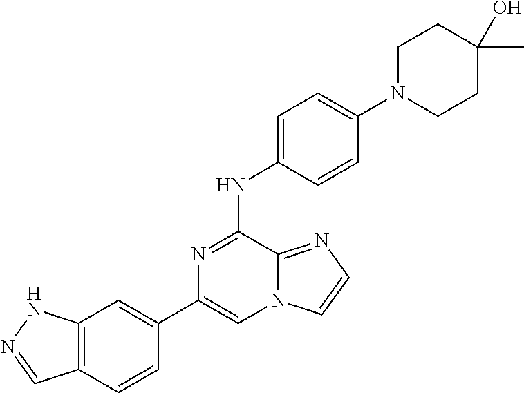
C1(C2=CC3=C(C=C2)C=NN3)=CN2C(=NC=C2)C(NC2=CC=C(N3CCC(C)(O)CC3)C=C2)=N1
